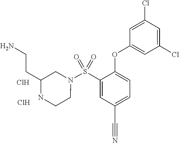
N1(S(C2=CC(C#N)=CC=C2OC2=CC(Cl)=CC(Cl)=C2)(=O)=O)CC(CCN)NCC1.Cl.Cl
